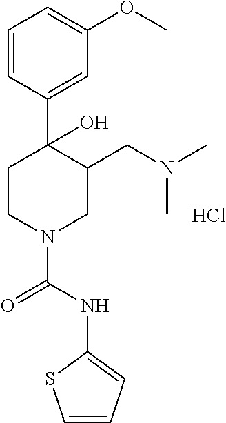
Cl.C1=CC(C2(O)CCN(C(NC3=CC=CS3)=O)CC2CN(C)C)=CC(OC)=C1
